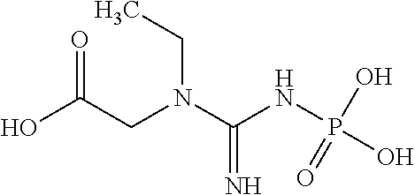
OC(CN(C(NP(O)(O)=O)=N)CC)=O
